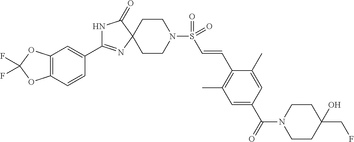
N1C(C2=CC3=C(C=C2)OC(F)(F)O3)=NC2(C1=O)CCN(S(C=CC1=C(C)C=C(C(=O)N3CCC(O)(CF)CC3)C=C1C)(=O)=O)CC2
